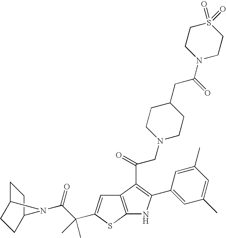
C12=C(SC(C(C(=O)N3C4CCC3CC4)(C)C)=C1)NC(C1=CC(C)=CC(C)=C1)=C2C(=O)CN1CCC(CC(=O)N2CCS(=O)(=O)CC2)CC1
